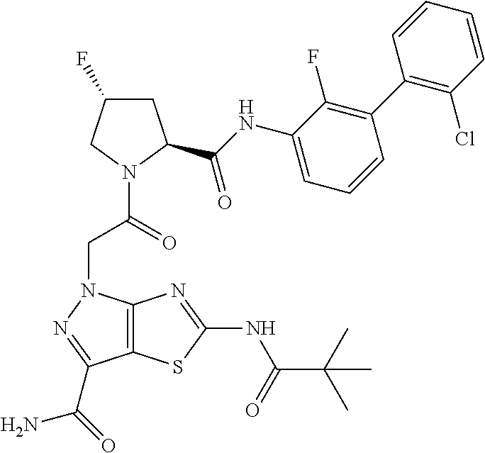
C12=C(SC(NC(C(C)(C)C)=O)=N1)C(C(=O)N)=NN2CC(N1C(C(NC2=CC=CC(C3=C(Cl)C=CC=C3)=C2F)=O)CC(F)C1)=O
